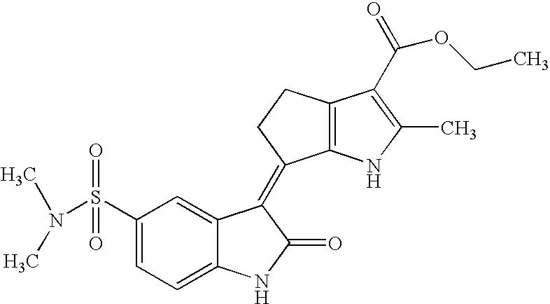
C12=C(NC(C)=C1C(=O)OCC)C(=C1C3=CC(S(=O)(=O)N(C)C)=CC=C3NC1=O)CC2
